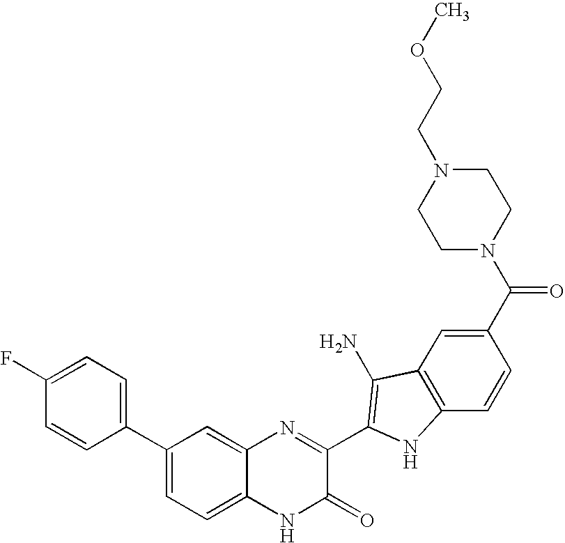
C1=C2C(=CC(C3=CC=C(F)C=C3)=C1)N=C(C1=C(N)C3=C(C=CC(C(N4CCN(CCOC)CC4)=O)=C3)N1)C(=O)N2
